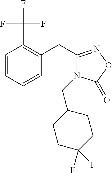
C1=CC=CC(CC2=NOC(=O)N2CC2CCC(F)(F)CC2)=C1C(F)(F)F
